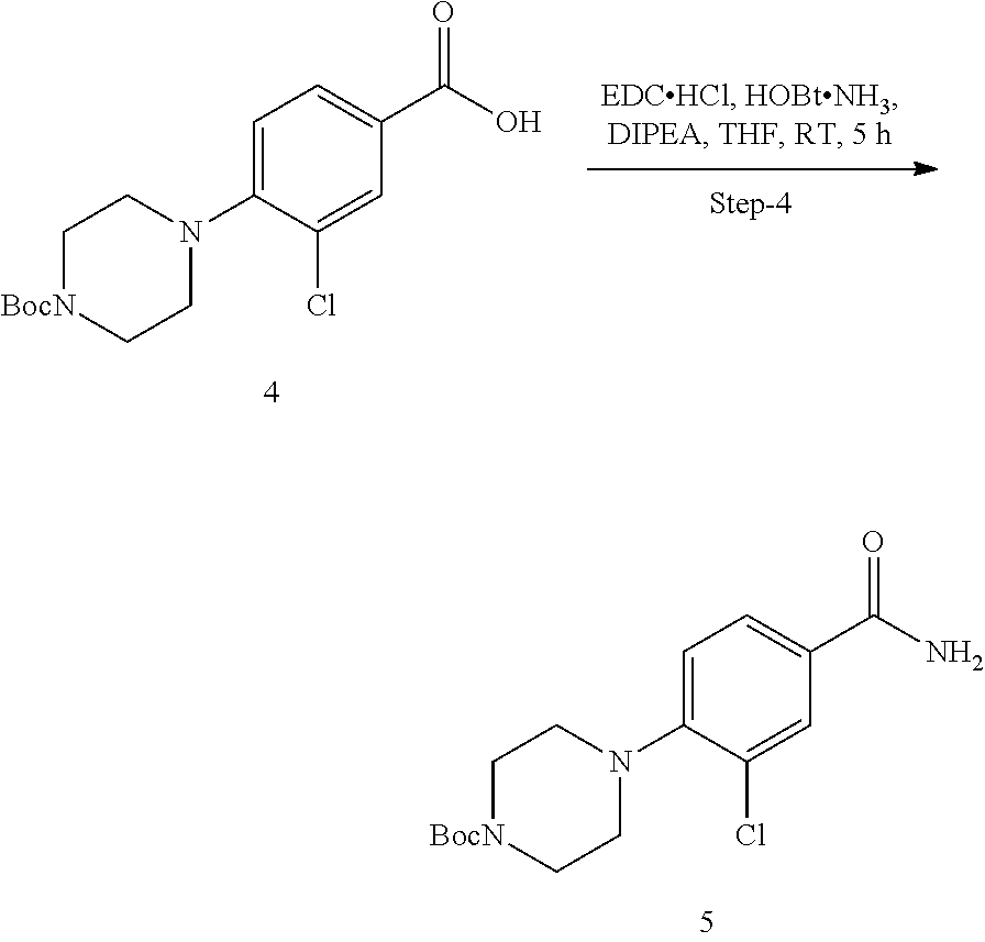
C1=C(N2CC[BocN]CC2)C(Cl)=CC(C(N)=O)=C1.C1=C(N2CC[BocN]CC2)C(Cl)=CC(C(O)=O)=C1
